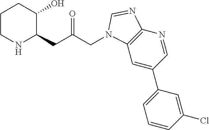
C1CNC(CC(CN2C3=C(N=CC(C4=CC=CC(Cl)=C4)=C3)N=C2)=O)C(O)C1
